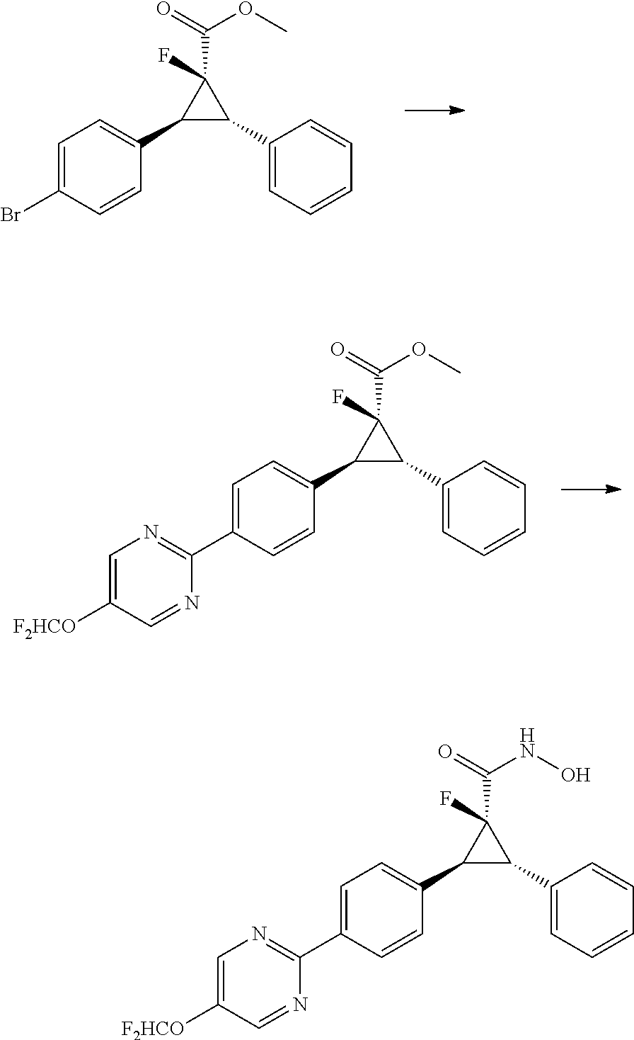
C1=C(Br)C=CC(C2C(C3=CC=CC=C3)C2(C(=O)OC)F)=C1.C1=C(C2=NC=C([F2HCO])C=N2)C=CC(C2C(C3=CC=CC=C3)C2(C(=O)OC)F)=C1.C1=C(C2=NC=C([F2HCO])C=N2)C=CC(C2C(C3=CC=CC=C3)C2(C(=O)NO)F)=C1
